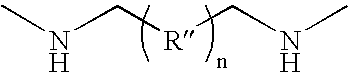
N(C[R]CNC)C
